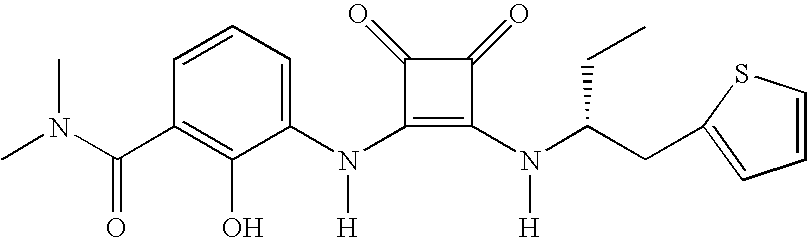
C(C1=C(O)C(N(C2=C(N([H])C(CC3=CC=CS3)CC)C(=O)C2=O)[H])=CC=C1)(=O)N(C)C
